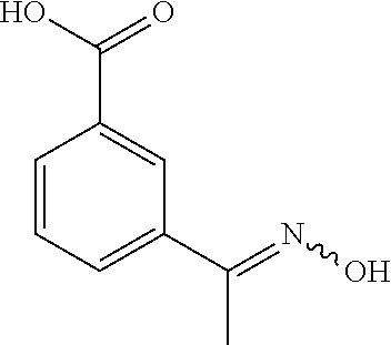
C1=CC=C(C(=NO)C)C=C1C(O)=O
